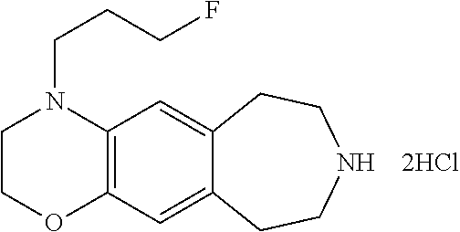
C1COC2=C(N1CCCF)C=C1C(=C2)CCNCC1
